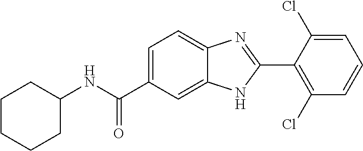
N(C(C1=CC=C2C(=C1)NC(C1=C(Cl)C=CC=C1Cl)=N2)=O)C1CCCCC1
